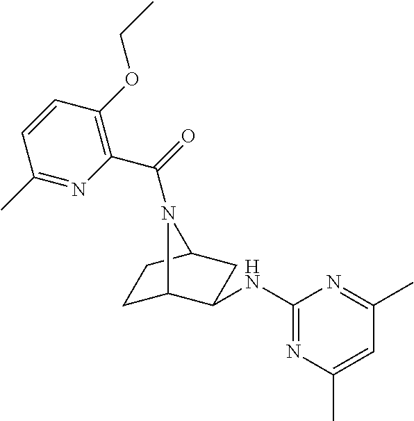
C1C2C(NC3=NC(C)=CC(C)=N3)CC(C1)N2C(=O)C1=C(OCC)C=CC(C)=N1
